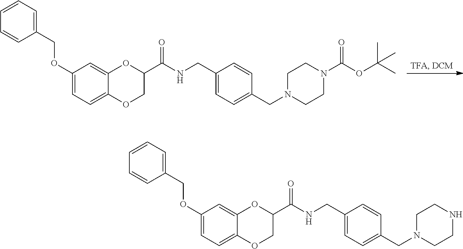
CC(OC(=O)N1CCN(CC2=CC=C(CNC(C3OC4=CC(OCC5=CC=CC=C5)=CC=C4OC3)=O)C=C2)CC1)(C)C.N1CCN(CC2=CC=C(CNC(C3OC4=CC(OCC5=CC=CC=C5)=CC=C4OC3)=O)C=C2)CC1
